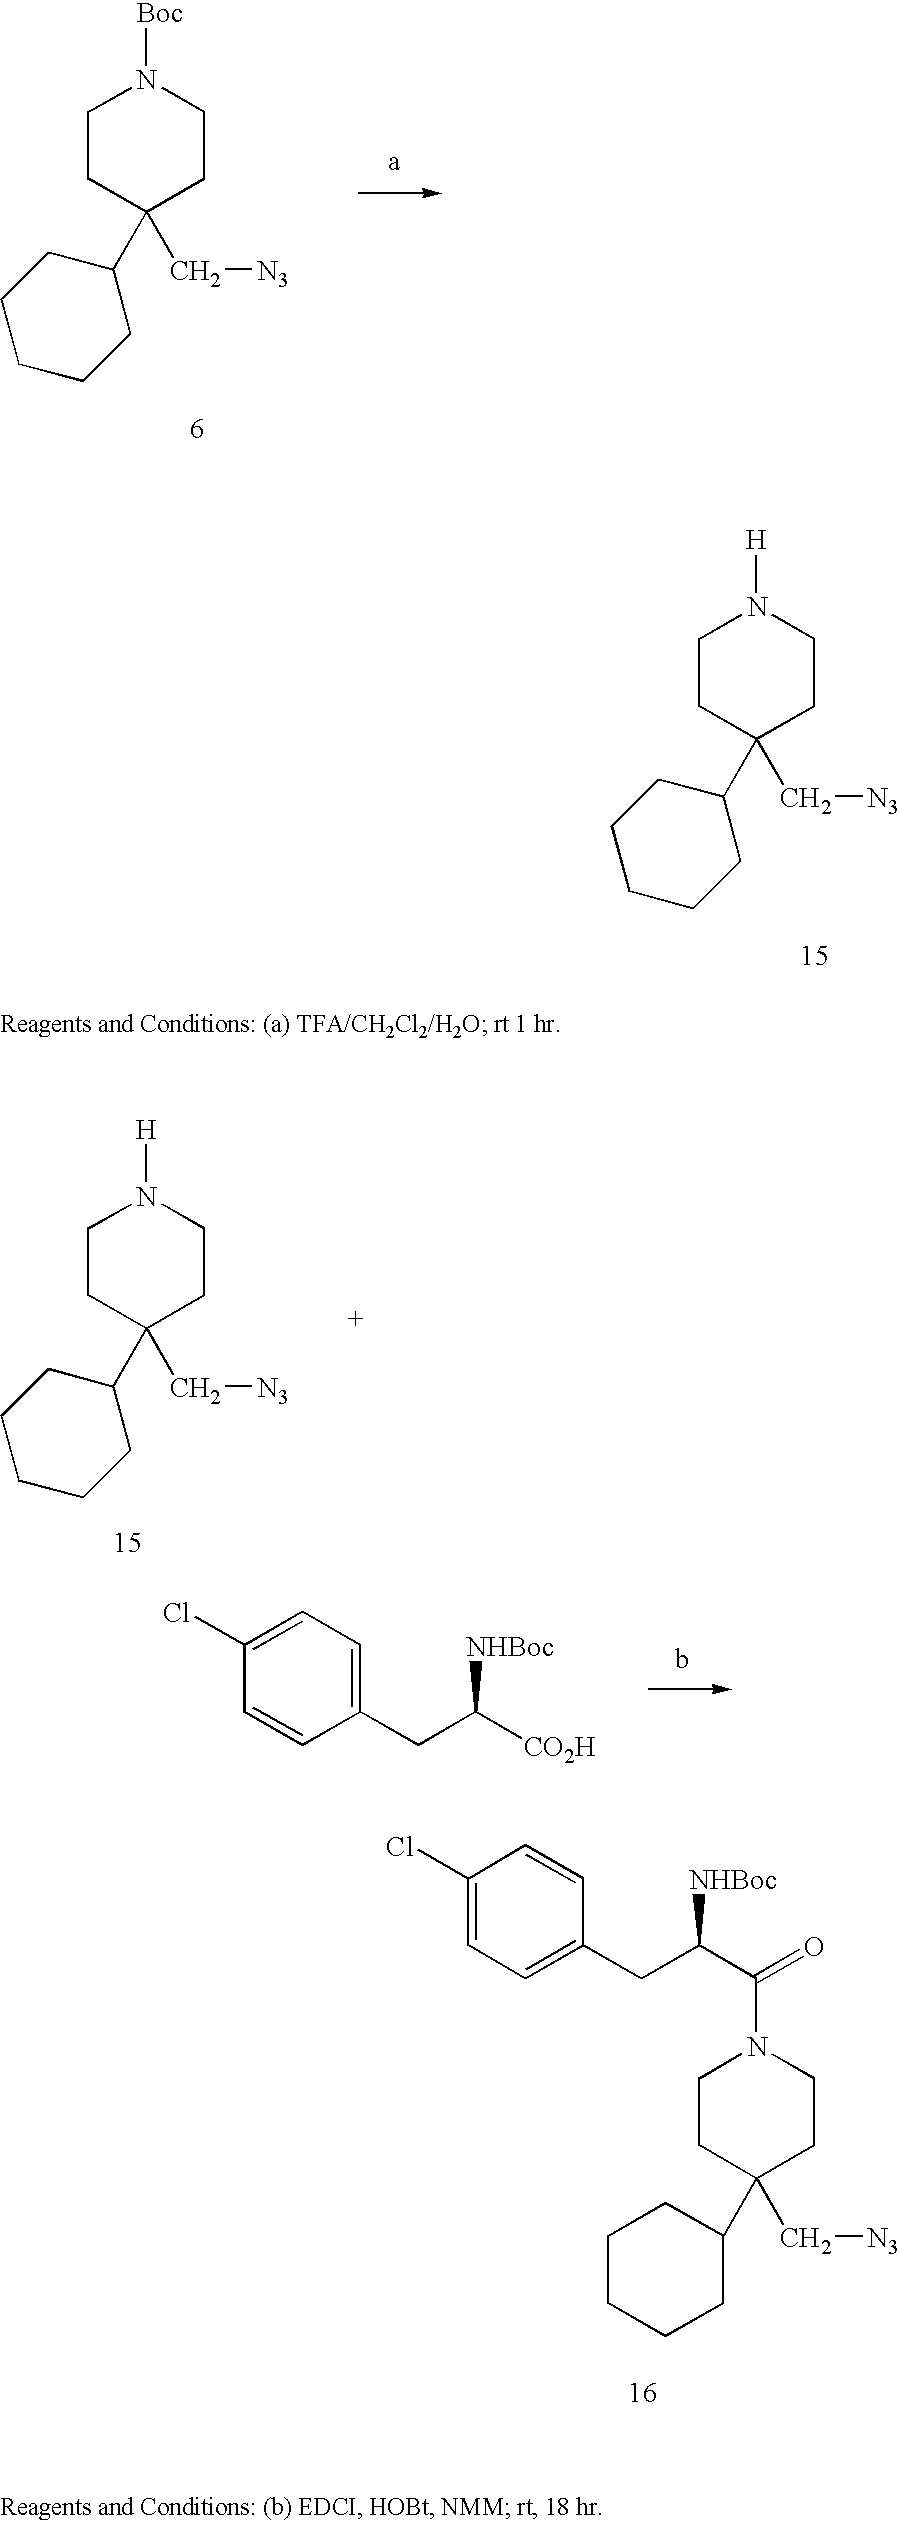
C1CC(C2CCCCC2)(C[N3])CCN1[H].C1CC(C2CCCCC2)(C[N3])CCN1[Boc].C1CC(C2CCCCC2)(C[N3])CCN1[H].C1=C(Cl)C=CC(CC([CO2H])[NHBoc])=C1.C1CC(C2CCCCC2)(C[N3])CCN1C(C(CC1=CC=C(Cl)C=C1)[NHBoc])=O
